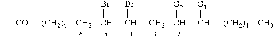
C[CO][(CH2)6]CC(Br)C(CC(C([(CH2)4]C)[G1])[G2])Br
